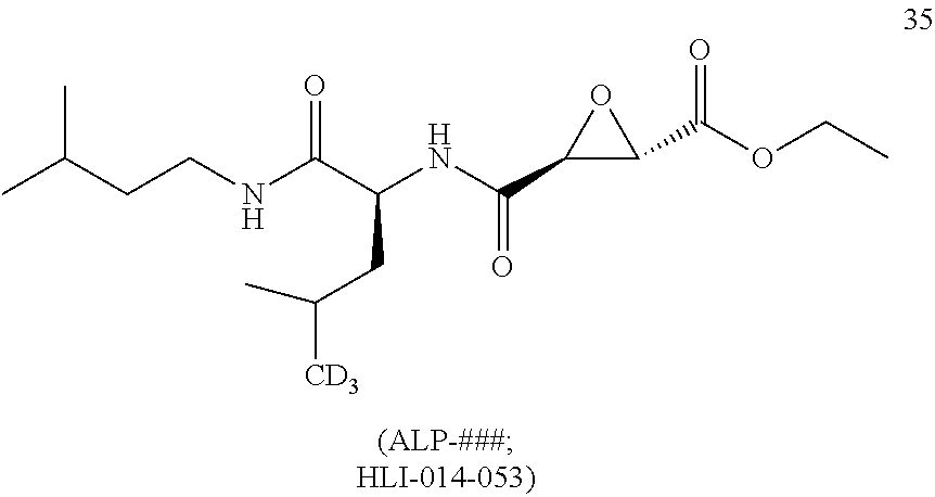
C(CNC(C(NC(C1C(C(OCC)=O)O1)=O)CC(C)[CD3])=O)C(C)C
